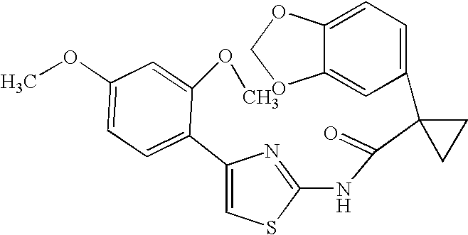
C1=C2C(=CC(C3(C(=O)NC4=NC(C5=CC=C(OC)C=C5OC)=CS4)CC3)=C1)OCO2
